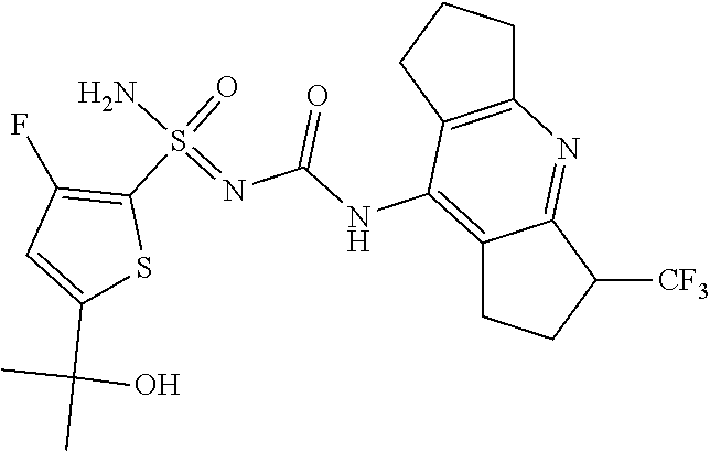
C12=C(CCC1)C(NC(N=S(N)(C1=C(F)C=C(C(C)(C)O)S1)=O)=O)=C1C(=N2)C([CF3])CC1
